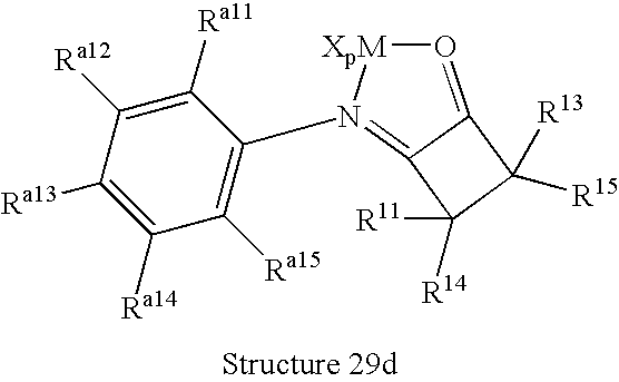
C1(N2=C3C(=O[XpM]2)C([R15])([R13])C3([R14])[R11])=C([Ra15])C([Ra14])=C([Ra13])C([Ra12])=C1[Ra11]
